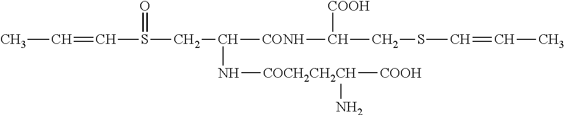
CC=CS(CC([CONH]C(CSC=CC)[COOH])N[COCH2CH2CH]([COOH])N)=O
